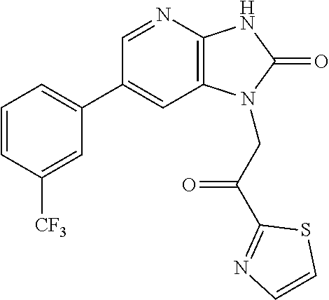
C1(C2=CC=CC([CF3])=C2)=CC2=C(N=C1)NC(=O)N2CC(C1=NC=CS1)=O
